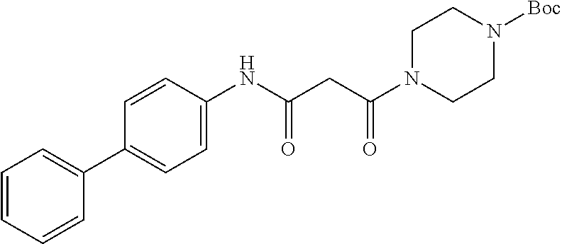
C1=CC=CC(C2=CC=C(NC(CC(N3CCN([Boc])CC3)=O)=O)C=C2)=C1
